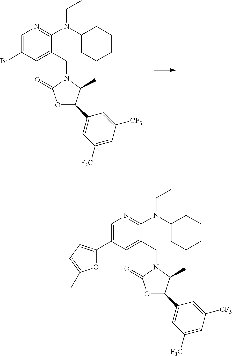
C1=C(Br)C=C(CN2C(=O)OC(C3=CC([F3C])=CC([CF3])=C3)C2C)C(N(C2CCCCC2)CC)=N1.C1=C(C2=CC=C(C)O2)C=C(CN2C(=O)OC(C3=CC([F3C])=CC([CF3])=C3)C2C)C(N(C2CCCCC2)CC)=N1
